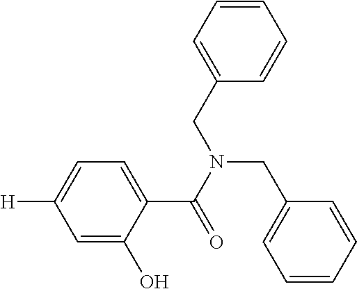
C1=C(O)C(C(=O)N(CC2=CC=CC=C2)CC2=CC=CC=C2)=CC=C1[H]
